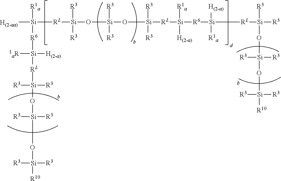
[RL]([Si](O[Si](O[Si]([RL][Si]([R6][Si]([RL][Si]([R3])([R3])O[Si](O[Si]([R10])([R3])[R3])([R3])[R3])([H(2-a)])[R1a])([R1a])[H(2-a)])([R3])[R3])([R3])[R3])([R3])[R3])[Si]([H(2-aa)])([R1a])[R6][Si]([RL][Si]([R3])([R3])O[Si](O[Si]([R10])([R3])[R3])([R3])[R3])([1aR])[H(2-a)]
